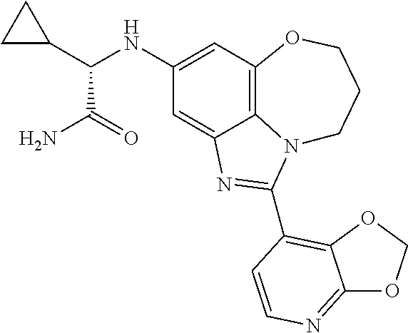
C1(NC(C2CC2)C(=O)N)=CC2=C3C(=C1)N=C(C1=C4C(=NC=C1)OCO4)N3CCCO2
